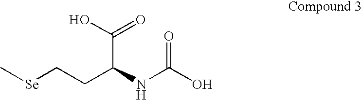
C[Se]CCC(NC(O)=O)C(O)=O
